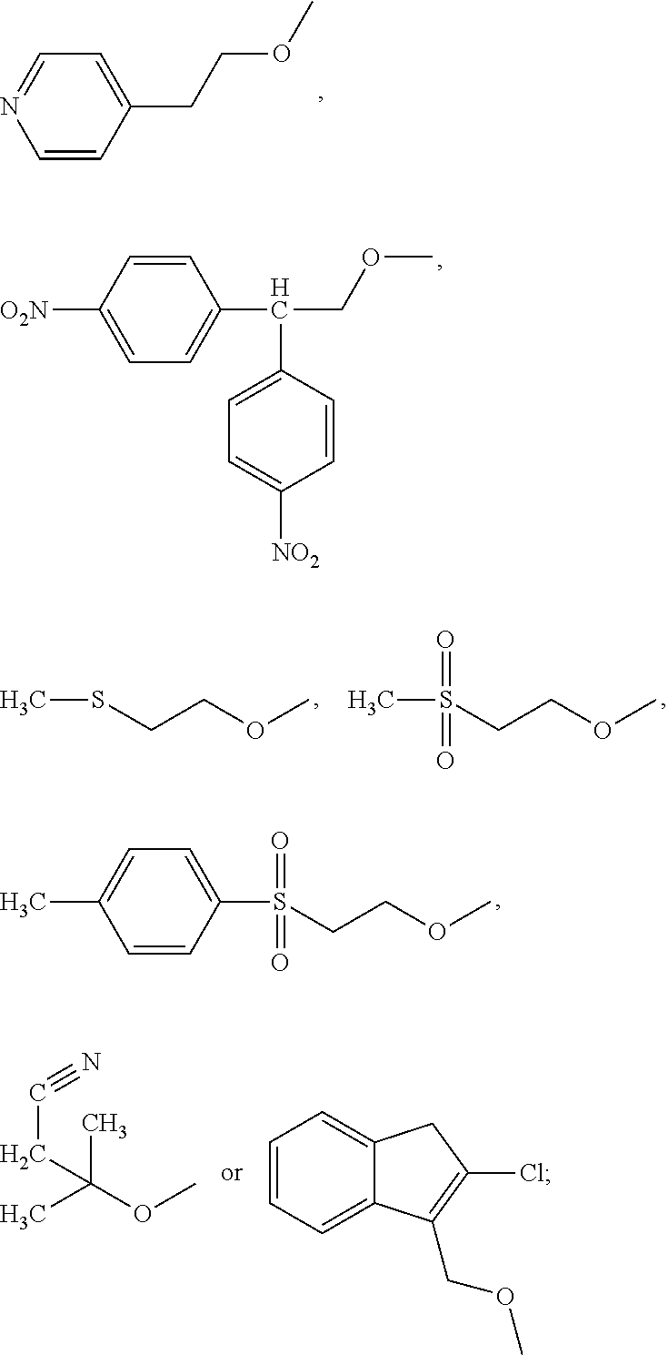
C1=CC(CCOC)=CC=N1.C1([O2N])=CC=C(C(COC)C2=CC=C([NO2])C=C2)C=C1.CSCCOC.CS(CCOC)(=O)=O.C1(S(CCOC)(=O)=O)=CC=C(C)C=C1.CC(OC)(C)CC#N.C1=CC=C2C(=C1)CC(Cl)=C2COC
